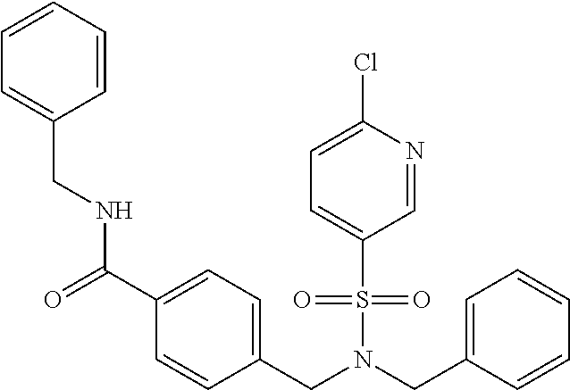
C1=CC=CC(CNC(=O)C2=CC=C(CN(S(=O)(=O)C3=CC=C(Cl)N=C3)CC3=CC=CC=C3)C=C2)=C1
